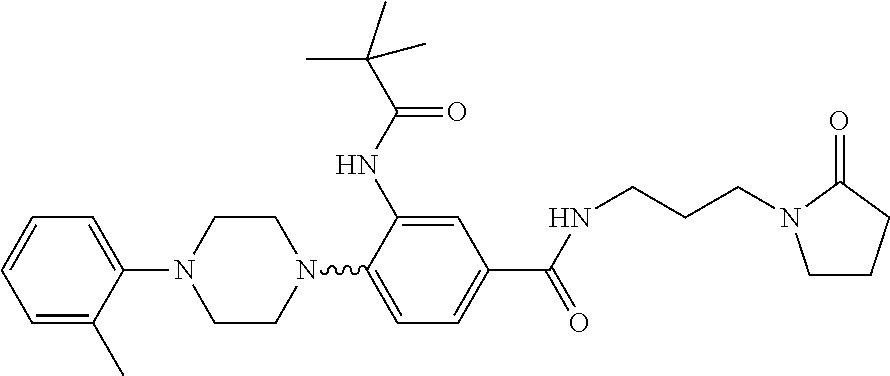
C1=CC=C(C)C(N2CCN(C3=CC=C(C(NCCCN4CCCC4=O)=O)C=C3NC(C(C)(C)C)=O)CC2)=C1
